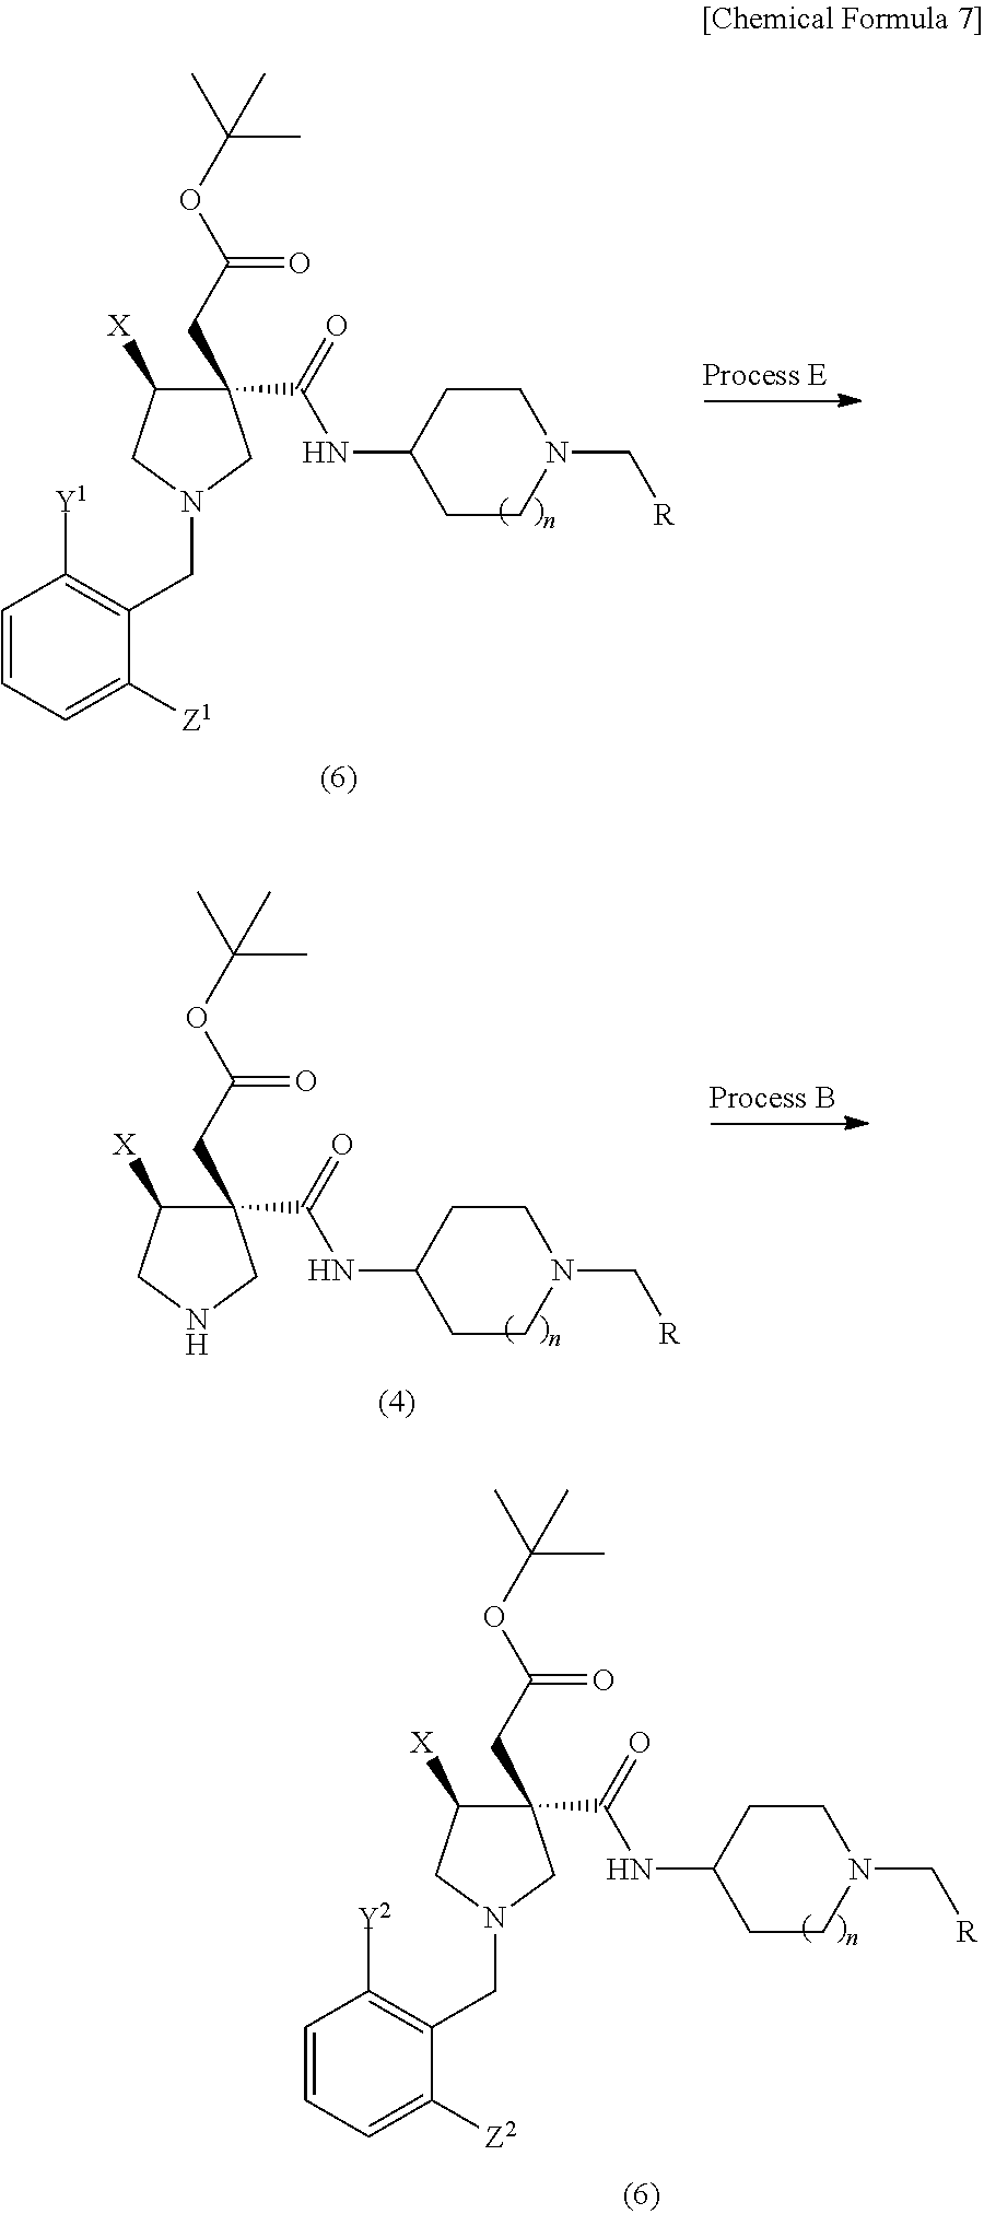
C1(C(=O)NC2CCN(C[R])CC2)(CC(=O)OC(C)(C)C)C([X])CN(CC2=C([Y2])C=CC=C2[Z2])C1.C1(C(=O)NC2CCN(C[R])CC2)(CC(=O)OC(C)(C)C)C([X])CN(CC2=C([Y1])C=CC=C2[Z1])C1.C1(C(=O)NC2CCN(C[R])CC2)(CC(=O)OC(C)(C)C)C([X])CNC1
